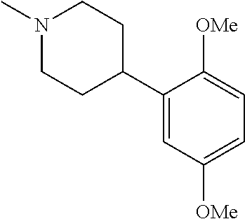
N1(C)CCC(C2=CC([OMe])=CC=C2[OMe])CC1
